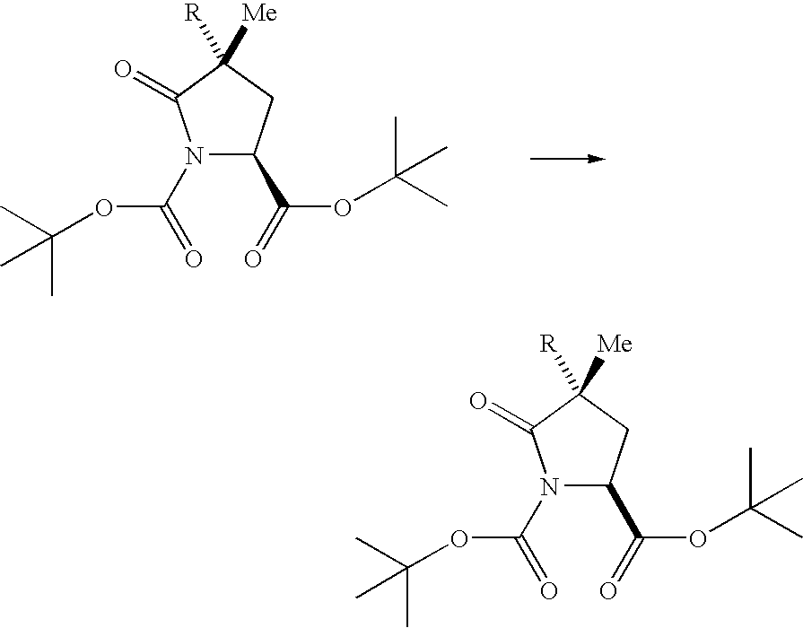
N1(C(=O)OC(C)(C)C)C(C(OC(C)(C)C)=O)CC([Me])([R])C1=O.N1(C(OC(C)(C)C)=O)C(C(OC(C)(C)C)=O)CC([Me])([R])C1=O
